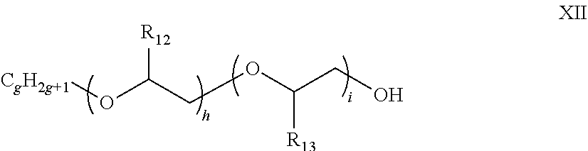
OCC(OCC(O[CgH2g+1])[R12])[R13]
